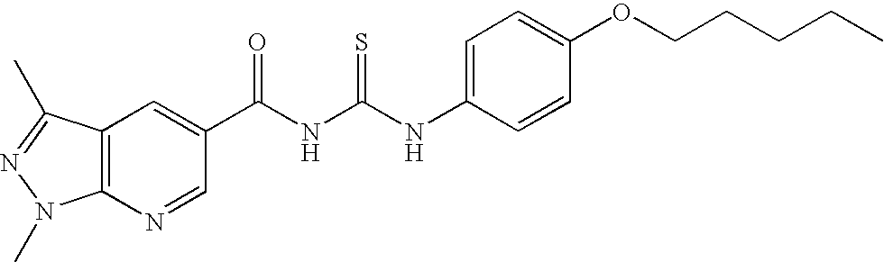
C(NC(NC1=CC=C(OCCCCC)C=C1)=S)(=O)C1=CC2=C(N=C1)N(C)N=C2C
